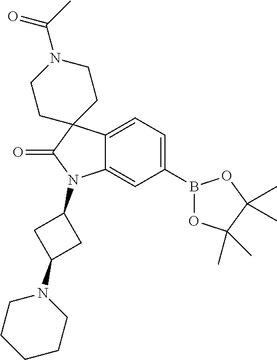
C12=CC=C(B3OC(C)(C)C(C)(C)O3)C=C1N(C1CC(N3CCCCC3)C1)C(=O)C21CCN(C(C)=O)CC1
